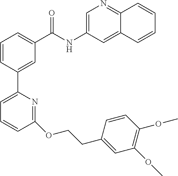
C1=CC(C2=CC=CC(OCCC3=CC(OC)=C(OC)C=C3)=N2)=CC(C(NC2=CN=C3C(=C2)C=CC=C3)=O)=C1
